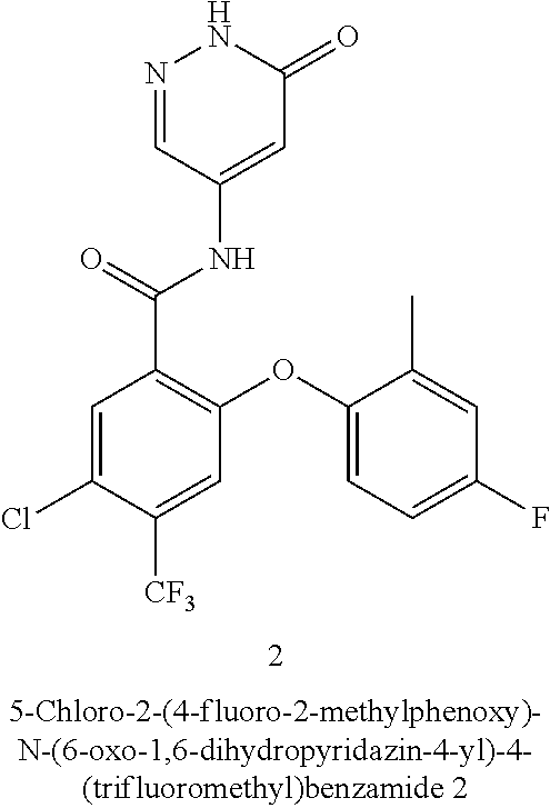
C1=C(Cl)C([CF3])=CC(OC2=CC=C(F)C=C2C)=C1C(=O)NC1=CC(=O)NN=C1
